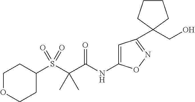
C1(S(C(C(NC2=CC(C3(CO)CCCC3)=NO2)=O)(C)C)(=O)=O)CCOCC1
